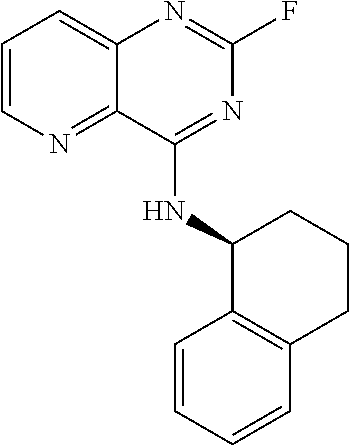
C1=CN=C2C(=C1)N=C(F)N=C2NC1CCCC2=C1C=CC=C2
